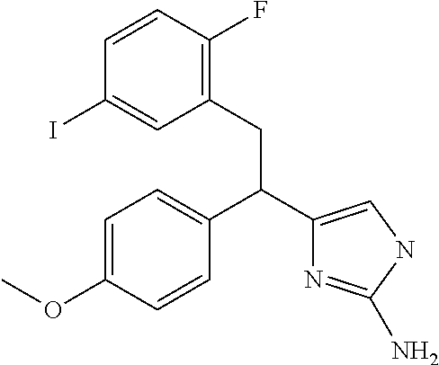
C1=C(OC)C=CC(C(C2=CNC(N)=N2)CC2=C(F)C=CC(I)=C2)=C1
